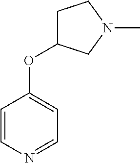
C1=CN=CC=C1OC1CCN(C)C1
